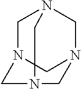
C1NCN2CN(C)CN1C2
